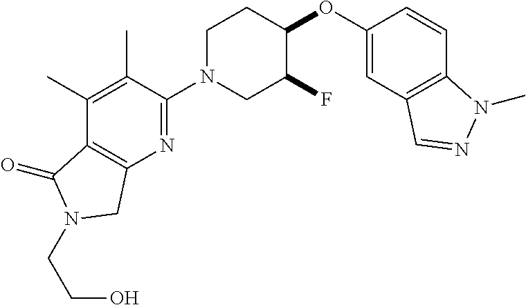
C1(OC2CCN(C3=NC4=C(C(=O)N(CCO)C4)C(C)=C3C)CC2F)=CC2=C(C=C1)N(C)N=C2
